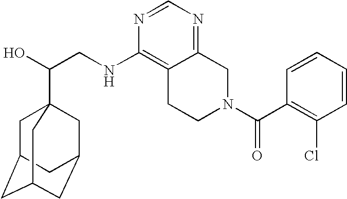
C(CNC1=C2C(=NC=N1)CN(C(=O)C1=C(Cl)C=CC=C1)CC2)(O)C12CC3CC(CC(C1)C3)C2
